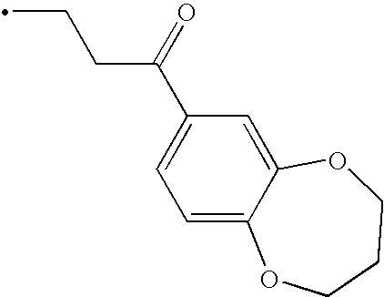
C1(C(CCC)=O)=CC=C2C(=C1)OCCCO2
